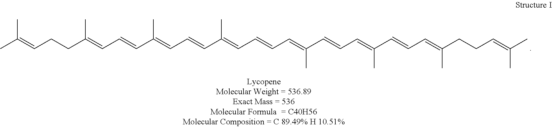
C(=C(C)C)CCC(C)=CC=CC(C)=CC=CC(C)=CC=CC=C(C=CC=C(C=CC=C(CCC=C(C)C)C)C)C
